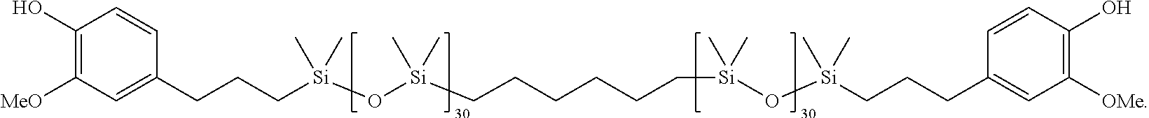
C1(O)=C([MeO])C=C(CCC[Si](O[Si](CCCCCC[Si](O[Si](CCCC2=CC([OMe])=C(O)C=C2)(C)C)(C)C)(C)C)(C)C)C=C1
